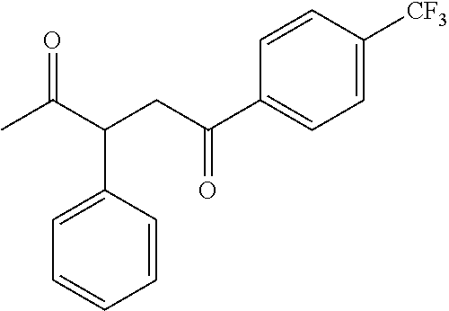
CC(C(CC(C1=CC=C([CF3])C=C1)=O)C1=CC=CC=C1)=O
